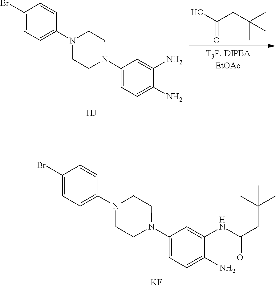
C1(N2CCN(C3=CC=C(Br)C=C3)CC2)=CC=C(N)C(N)=C1.O=C(O)CC(C)(C)C.C1(N2CCN(C3=CC=C(Br)C=C3)CC2)=CC=C(N)C(NC(CC(C)(C)C)=O)=C1.[KF]
